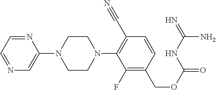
N1=CC=NC=C1N1CCN(C2=C(C#N)C=CC(COC(=O)NC(=N)N)=C2F)CC1
